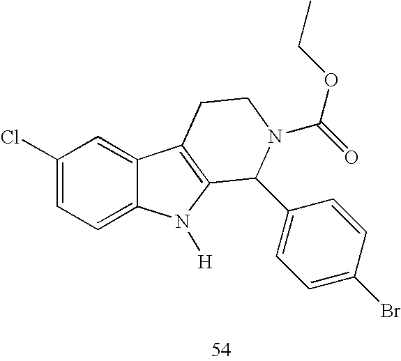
C1(Cl)=CC=C2C(=C1)C1=C(N2[H])C(C2=CC=C(Br)C=C2)N(C(OCC)=O)CC1
